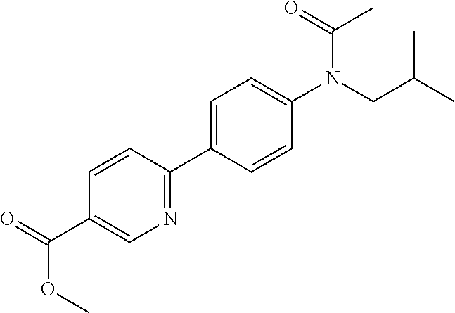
C1=CC(C2=CC=C(N(CC(C)C)C(=O)C)C=C2)=NC=C1C(=O)OC
